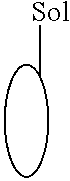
[Sol]C
